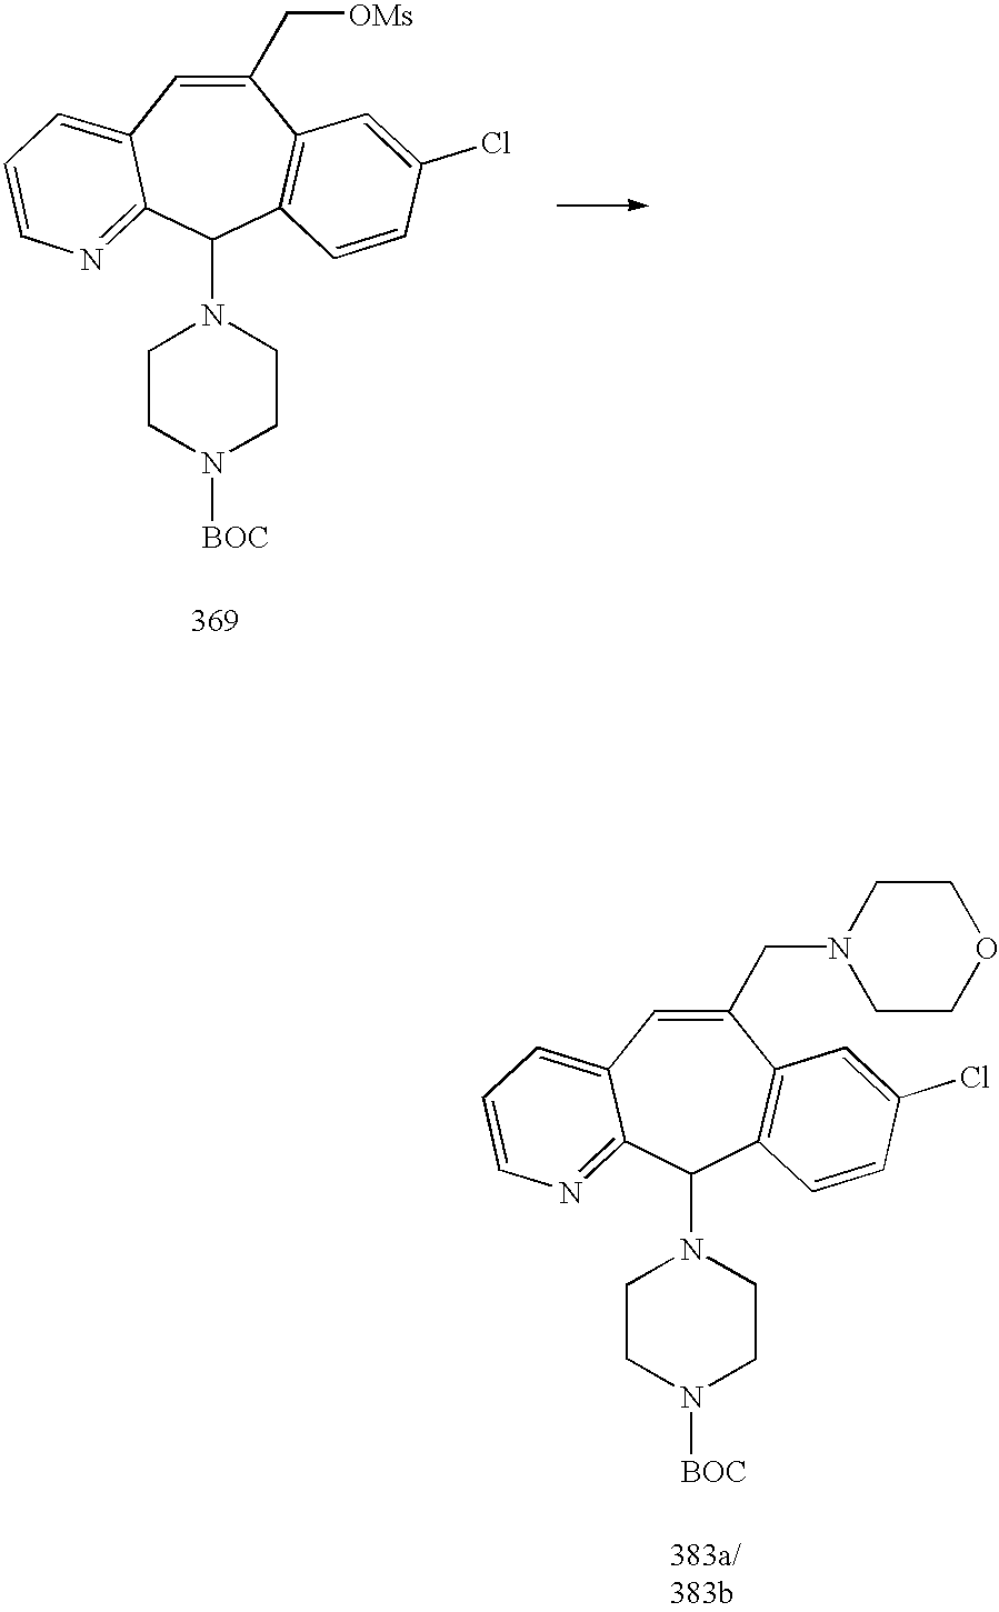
C1(CN2CCOCC2)=CC2=CC=CN=C2C(N2CCN([BOC])CC2)C2=C1C=C(Cl)C=C2.C1(C[OMs])=CC2=CC=CN=C2C(N2CCN([BOC])CC2)C2=C1C=C(Cl)C=C2
